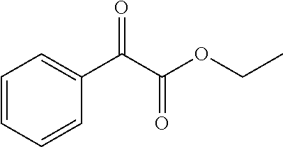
C(OCC)(C(C1=CC=CC=C1)=O)=O
